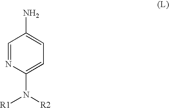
C1=NC(N([R1])[R2])=CC=C1N
